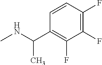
N(C)C(C)C1=C(F)C(F)=C(F)C=C1
